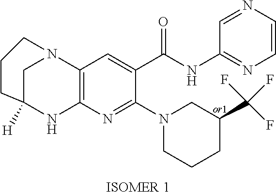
C12([H])CN(C3=C(N1)N=C(N1CCCC(C(F)(F)F)C1)C(C(NC1=NC=CN=C1)=O)=C3)CCC2
